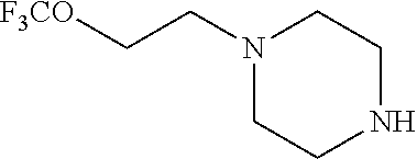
N1CCN(CC[F3CO])CC1
